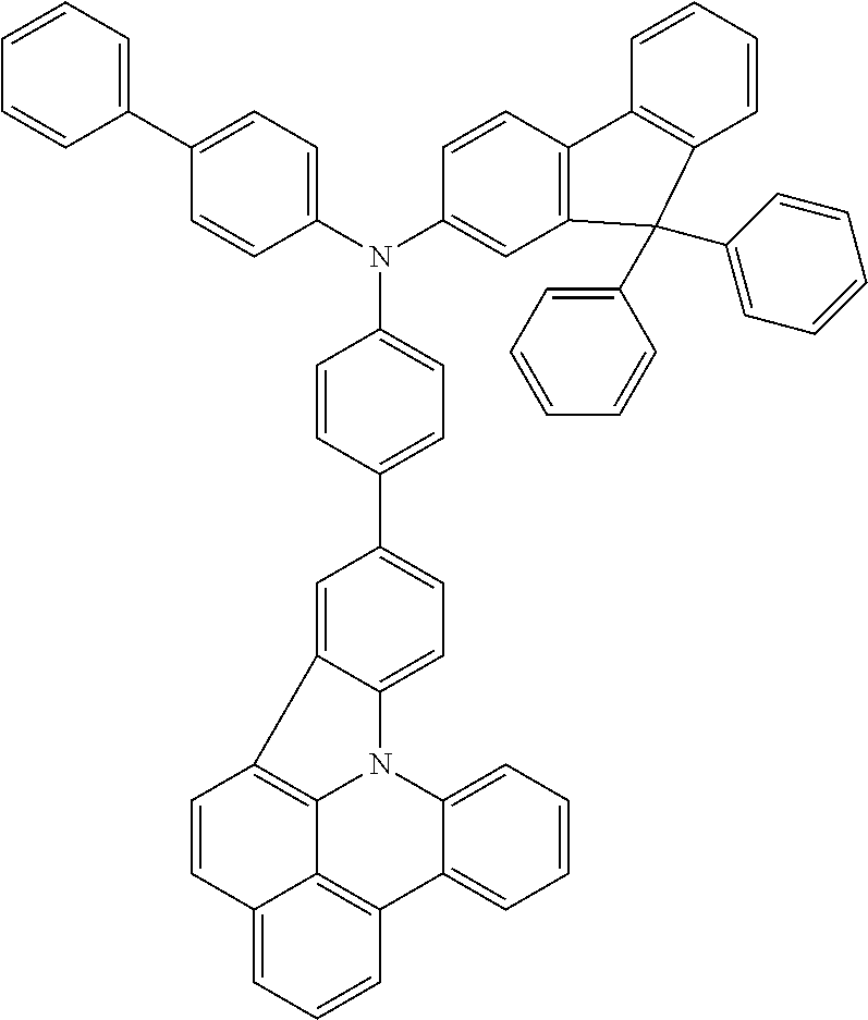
C1=CC(C2=CC=C3C(=C2)C2=C4N3C3=CC=CC=C3C3=C4C(=CC=C3)C=C2)=CC=C1N(C1=CC=C(C2=CC=CC=C2)C=C1)C1=CC2=C(C=C1)C1=C(C=CC=C1)C2(C1=CC=CC=C1)C1=CC=CC=C1
